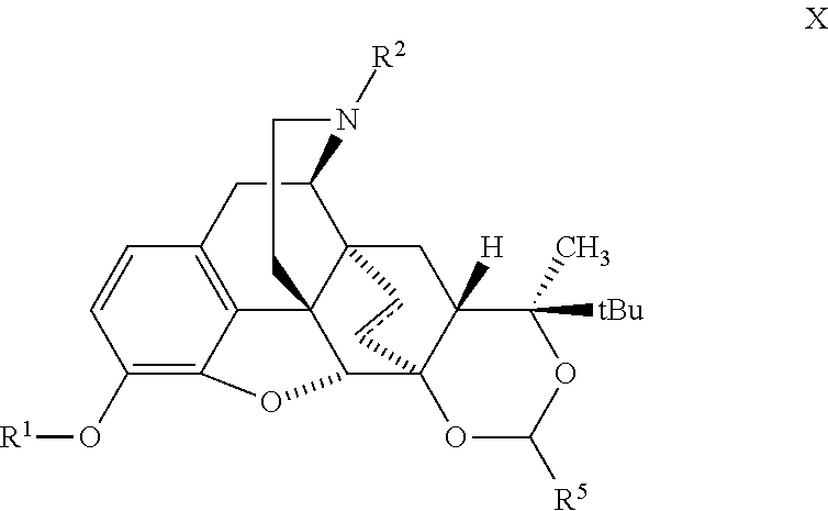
C1(O[R1])=C2C3=C(C=C1)CC1C45C3(C(C3(C([H])(C4)C([tBu])(C)OC([R5])O3)cc5)O2)CCN1[R2]
